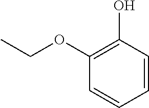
C1=CC(O)=C(OCC)C=C1
